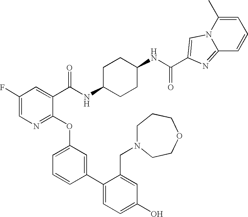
C1(F)=CN=C(OC2=CC=CC(C3=CC=C(O)C=C3CN3CCCOCC3)=C2)C(C(NC2CCC(NC(=O)C3=CN4C(C)=CC=CC4=N3)CC2)=O)=C1
